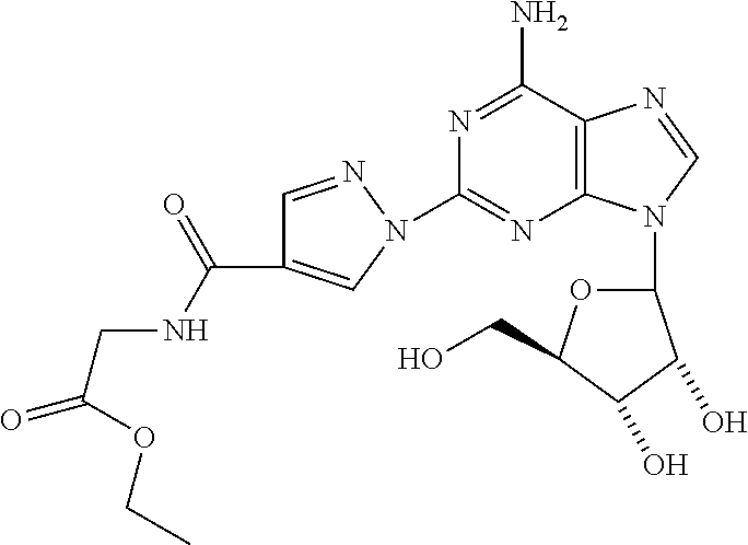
N1=C(N)C2=C(N=C1N1C=C(C(NCC(=O)OCC)=O)C=N1)N(C1OC(CO)C(O)C1O)C=N2
